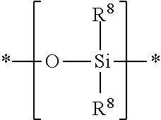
*O[Si]([R8])([R8])*
